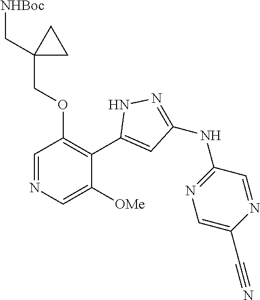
C1=NC=C([OMe])C(C2=CC(NC3=NC=C(C#N)N=C3)=NN2)=C1OCC1(C[NHBoc])CC1
